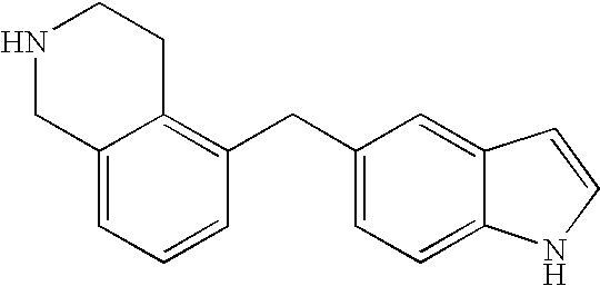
C12=CC=CC(CC3=CC=C4C(=C3)C=CN4)=C1CCNC2
